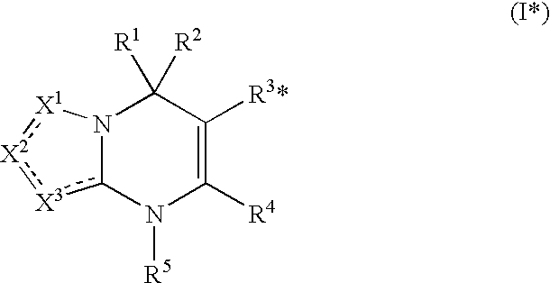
N12c([X3]:[X2]:[X1]1)N([R5])C([R4])=C([R3*])C2([R1])[R2]
